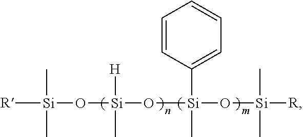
[R][Si](O[Si](O[Si](O[Si]([R])(C)C)(C1=CC=CC=C1)C)([H])C)(C)C
